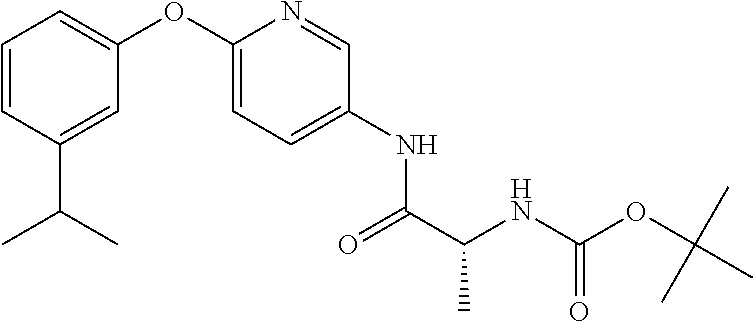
C1=CC(C(C)C)=CC(OC2=CC=C(NC(C(NC(OC(C)(C)C)=O)C)=O)C=N2)=C1
